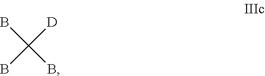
BC(B)([D])B
